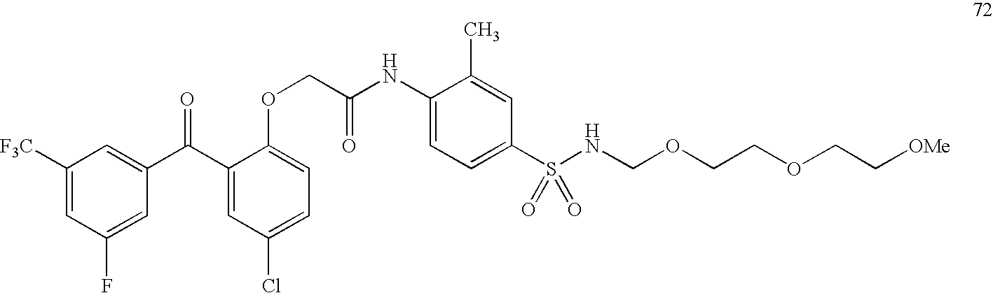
C1([F3C])=CC(F)=CC(C(C2=CC(Cl)=CC=C2OCC(NC2=CC=C(S(NCOCCOCC[OMe])(=O)=O)C=C2C)=O)=O)=C1
